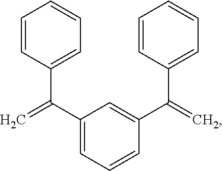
C1=CC(C(C2=CC=CC(C(C3=CC=CC=C3)=C)=C2)=C)=CC=C1
